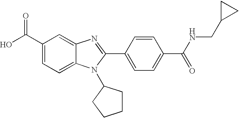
C1(C(O)=O)=CC=C2C(=C1)N=C(C1=CC=C(C(NCC3CC3)=O)C=C1)N2C1CCCC1
